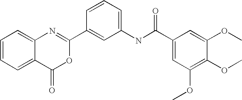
C1=CC=C(NC(=O)C2=CC(OC)=C(OC)C(OC)=C2)C=C1C1=NC2=CC=CC=C2C(=O)O1
